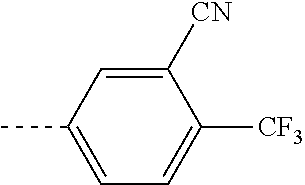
C1([CN])=CC(C)=CC=C1[CF3]
